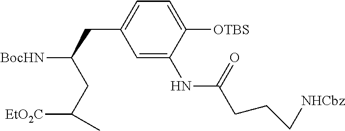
C1=C(NC(=O)CCC[NHCbz])C([OTBS])=CC=C1CC([BocHN])CC(C)[EtO2C]
